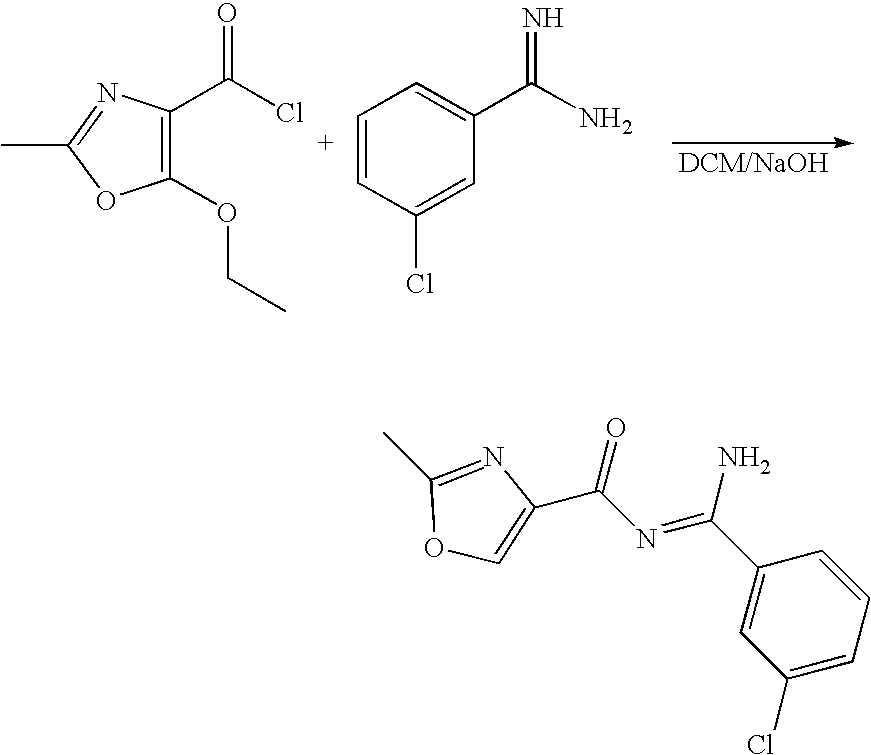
C1(OCC)=C(C(Cl)=O)N=C(C)O1.C1=CC(Cl)=CC(C(N)=N)=C1.C1(C(=NC(C2=COC(C)=N2)=O)N)=CC(Cl)=CC=C1
